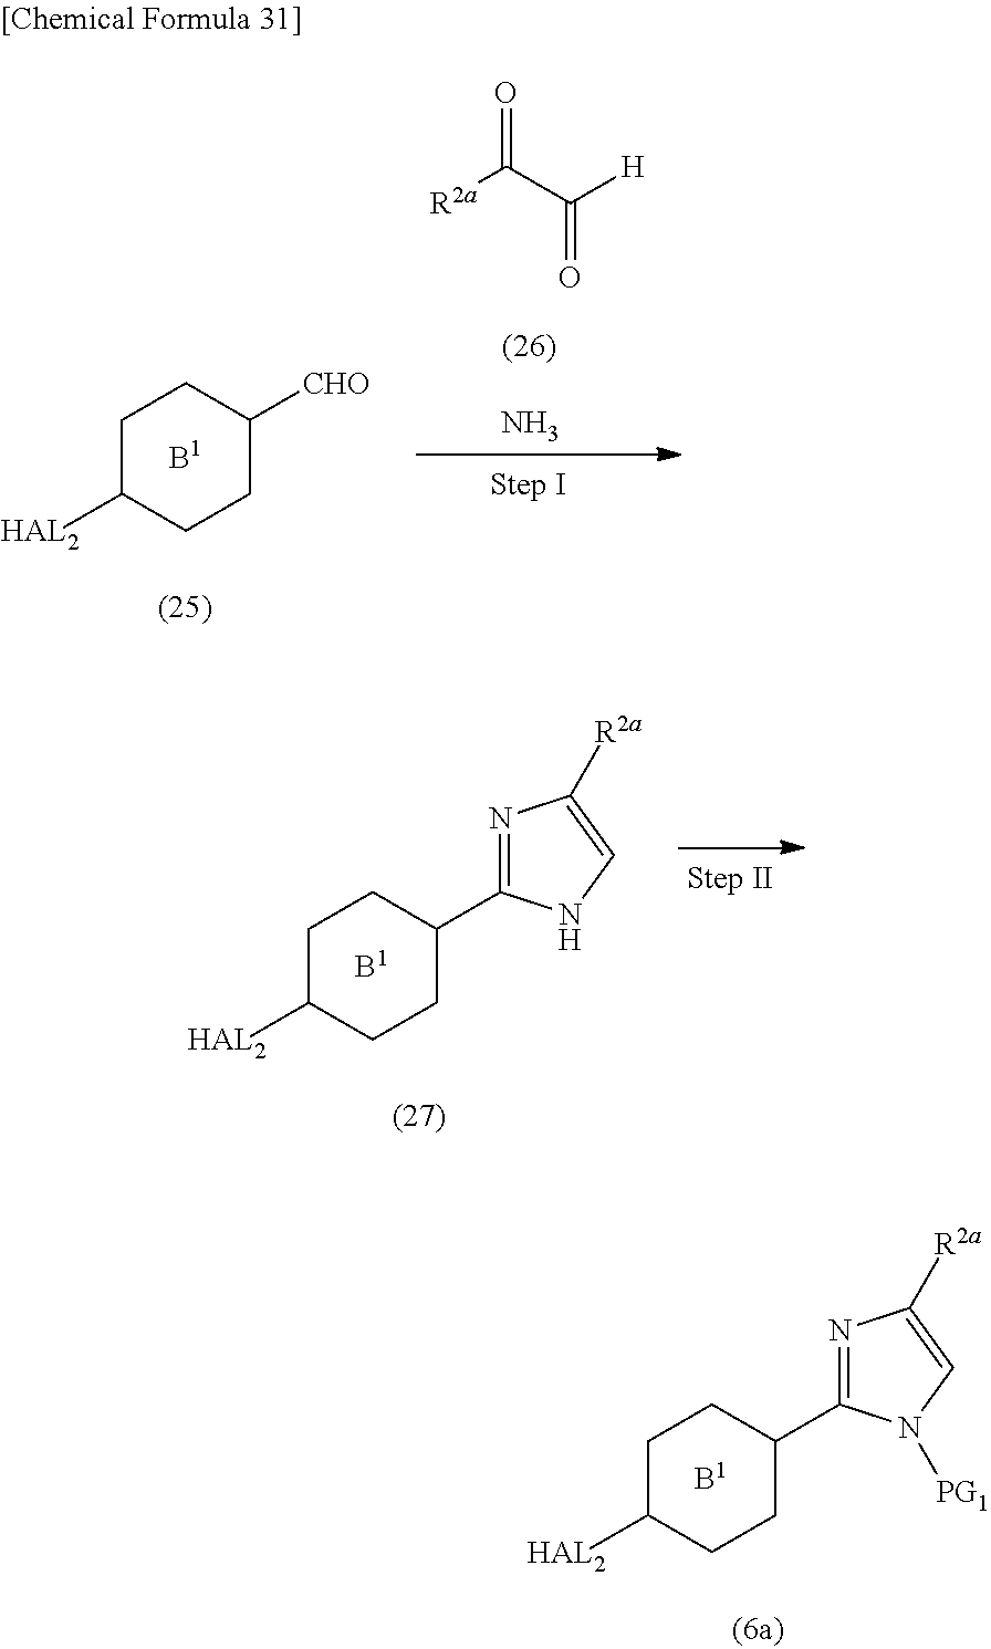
C1C([HAL2])CCC(C2=NC([R2a])=CN2)C1.[B1].C1C([HAL2])CCC(C2=NC([R2a])=CN2[PG1])C1.[B1].[R2a]C(C([H])=O)=O.C1C([HAL2])CCC([CHO])C1.[B1].N
